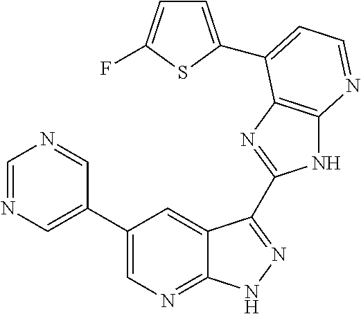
C1=NC=C(C2=CN=C3C(=C2)C(C2=NC4=C(N2)N=CC=C4C2=CC=C(F)S2)=NN3)C=N1
